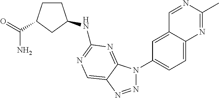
N1=NC2=CN=C(NC3CCC(C(=O)N)C3)N=C2N1C1=CC=C2C(=C1)C=NC(C)=N2
